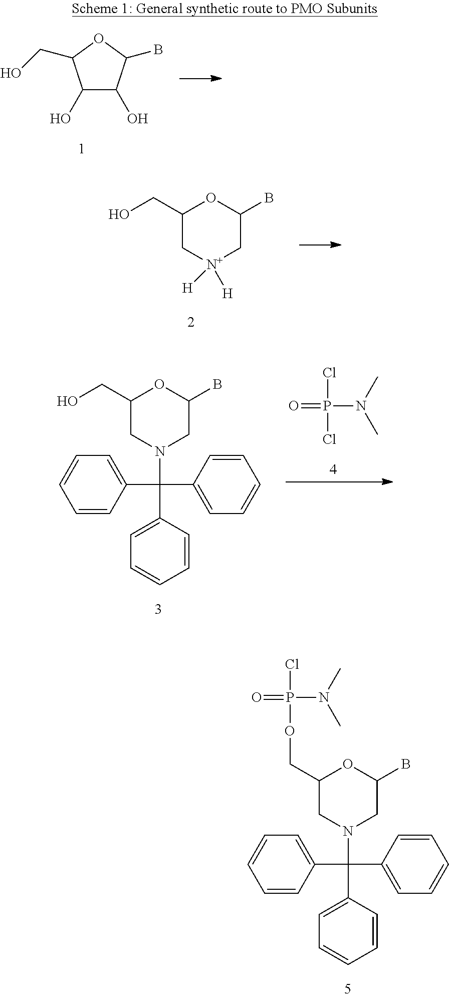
C1(CO)C[N+]([H])([H])CC(B)O1.C1(CO)CN(C(C2=CC=CC=C2)(C2=CC=CC=C2)C2=CC=CC=C2)CC(B)O1.ClP(=O)(Cl)N(C)C.C1(COP(=O)(N(C)C)Cl)CN(C(C2=CC=CC=C2)(C2=CC=CC=C2)C2=CC=CC=C2)CC(B)O1.C1(O)C(O)C(B)OC1CO
